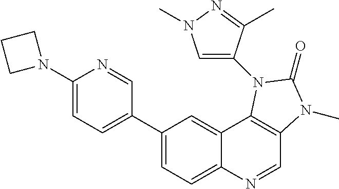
C1(C2=CC=C(N3CCC3)N=C2)=CC=C2C(=C1)C1=C(C=N2)N(C)C(=O)N1C1=CN(C)N=C1C
